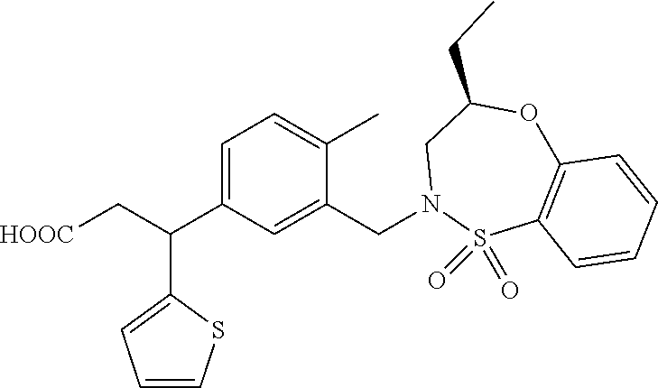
C1=C(C(C[HOOC])C2=CC=CS2)C=C(CN2S(=O)(=O)C3=C(OC(CC)C2)C=CC=C3)C(C)=C1
